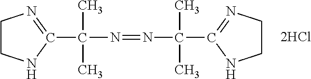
C1CNC(C(C)(C)N=NC(C)(C)C2=NCCN2)=N1
